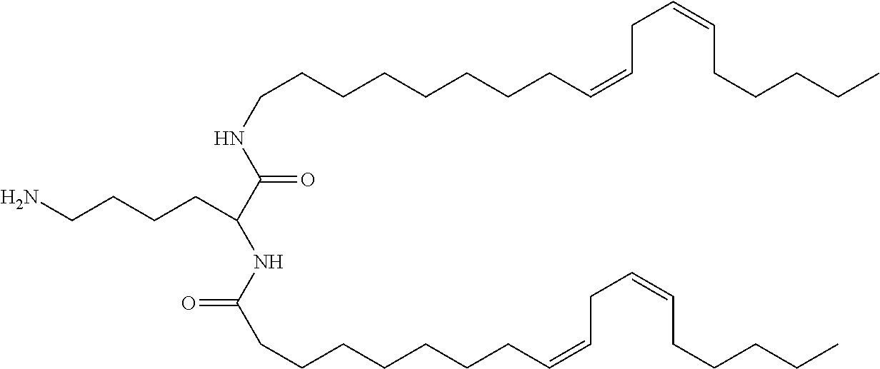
C(CCCC(C(=O)NCCCCCCCCC=CCC=CCCCCC)NC(CCCCCCCC=CCC=CCCCCC)=O)N
